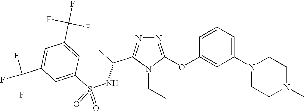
N1=C(OC2=CC(N3CCN(C)CC3)=CC=C2)N(CC)C(C(C)NS(C2=CC(C(F)(F)F)=CC(C(F)(F)F)=C2)(=O)=O)=N1
